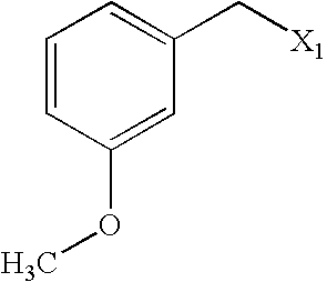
C1=CC(OC)=CC(C[X1])=C1
